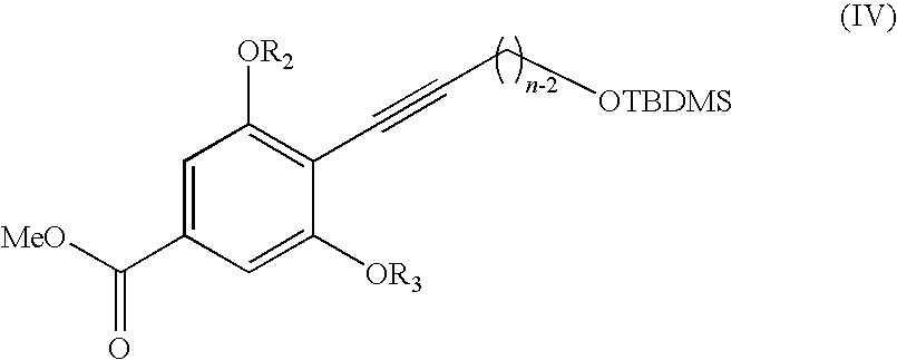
C1=C(C([MeO])=O)C=C([OR3])C(C#CC[OTBDMS])=C1[OR2]
